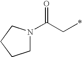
C(C*)(=O)N1CCCC1
